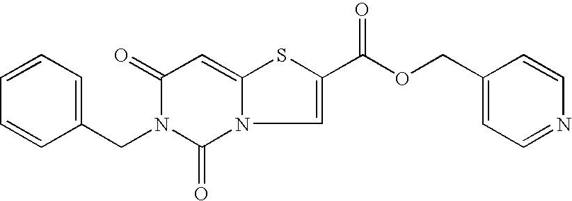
C1=CC=C(CN2C(=O)N3C=C(C(=O)OCC4=CC=NC=C4)SC3=CC2=O)C=C1
